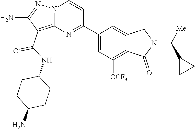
C1(C(=O)NC2CCC(N)CC2)=C2N(N=C1N)C=CC(C1=CC([OCF3])=C3C(=C1)CN(C(C1CC1)[Me])C3=O)=N2
